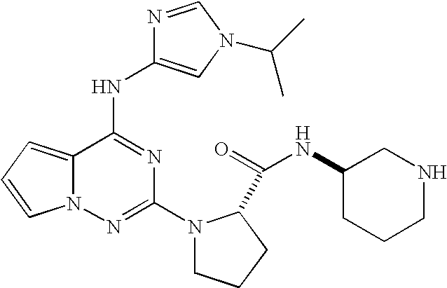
C12=CC=CN1N=C(N1CCCC1C(NC1CCCNC1)=O)N=C2NC1=CN(C(C)C)C=N1
